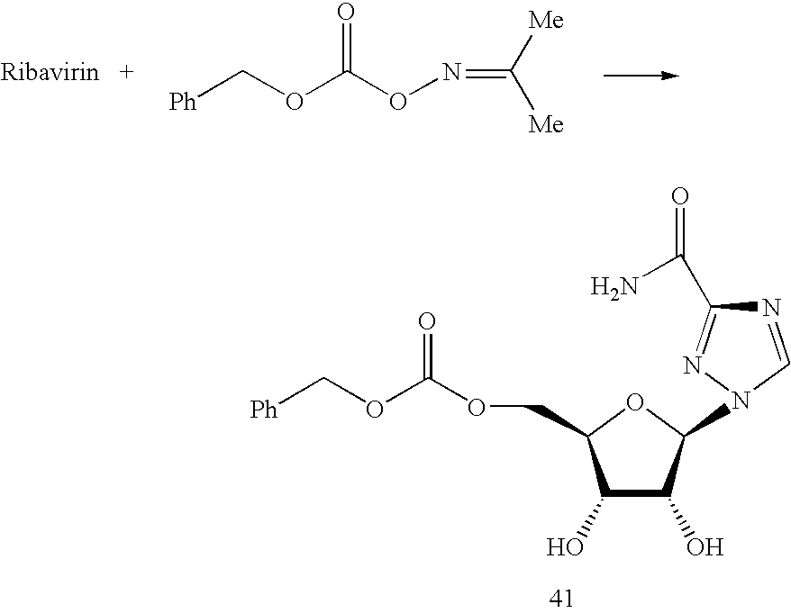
N1=CN(C2C(O)C(O)C(COC(=O)OC[Ph])O2)N=C1C(N)=O.[Ph]COC(ON=C([Me])[Me])=O
